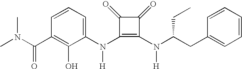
C(C1=C(O)C(N(C2=C(N([H])C(CC)CC3=CC=CC=C3)C(=O)C2=O)[H])=CC=C1)(=O)N(C)C
